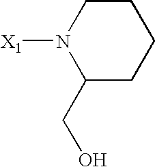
[X1]N1CCCCC1CO
